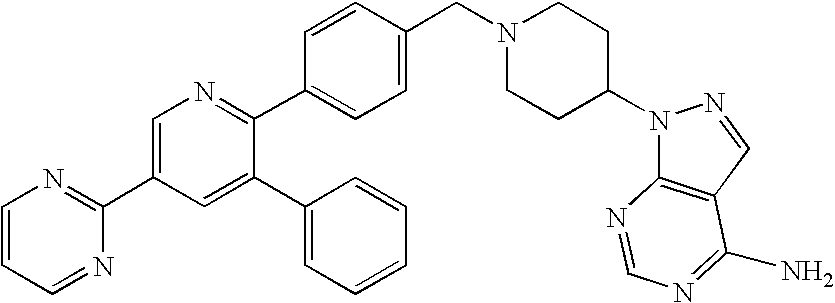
C1=CC=NC(C2=CN=C(C3=CC=C(CN4CCC(N5C6=C(C=N5)C(N)=NC=N6)CC4)C=C3)C(C3=CC=CC=C3)=C2)=N1
